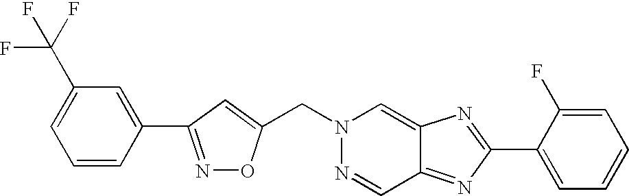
N1=C(C2=CC(C(F)(F)F)=CC=C2)C=C(CN2N=CC3=NC(C4=CC=CC=C4F)=NC3=C2)O1
